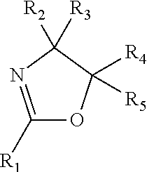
C1([R1])=NC([R2])([R3])C([R5])([R4])O1
